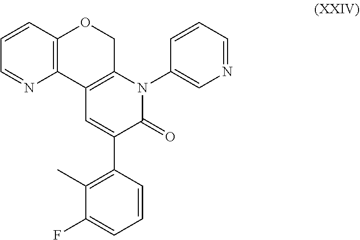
C12=C(COC3=C1N=CC=C3)N(C1=CN=CC=C1)C(=O)C(C1=C(C)C(F)=CC=C1)=C2
